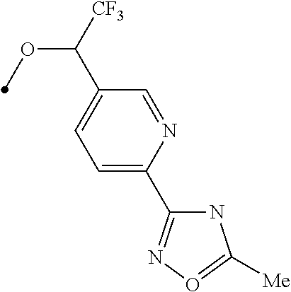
C1=C(C2=NO=C([Me])N2)N=CC(C([CF3])OC)=C1
